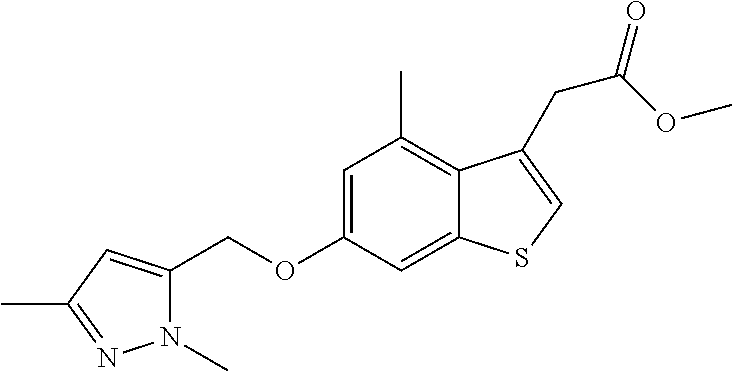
C12=CC(OCC3=CC(C)=NN3C)=CC(C)=C1C(CC(=O)OC)=CS2
